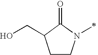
C1CN(C)C(=O)C1CO
